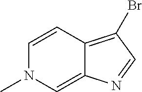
C12=C(Br)C=NC1=CN(C)C=C2
